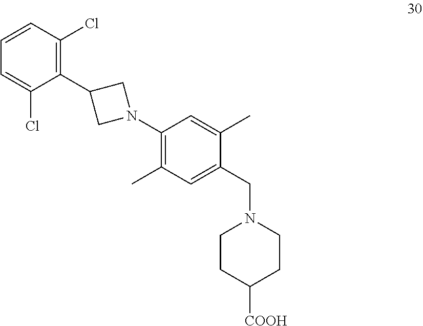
C1=CC(Cl)=C(C2CN(C3=C(C)C=C(CN4CCC([COOH])CC4)C(C)=C3)C2)C(Cl)=C1
